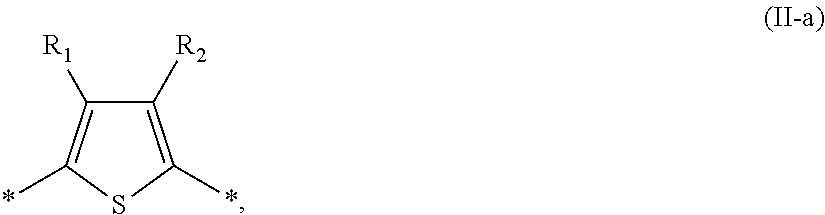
C1([R2])=C(*)SC(*)=C1[R1]
